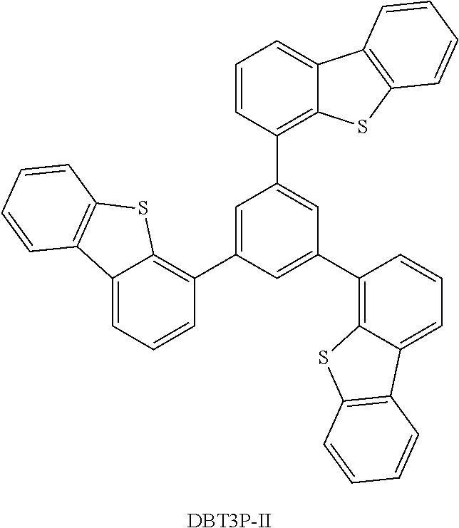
C1=CC(C2=CC(C3=C4C(=CC=C3)C3=C(S4)C=CC=C3)=CC(C3=C4C(=CC=C3)C3=C(S4)C=CC=C3)=C2)=C2C(=C1)C1=C(S2)C=CC=C1.[DBT3P-II]
